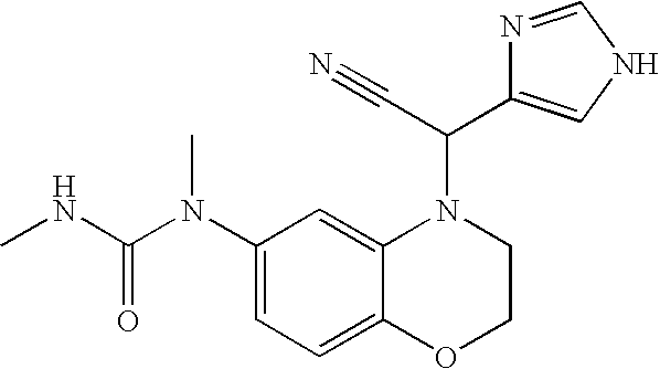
C1(N(C(NC)=O)C)=CC=C2C(=C1)N(C(C1=CNC=N1)C#N)CCO2
